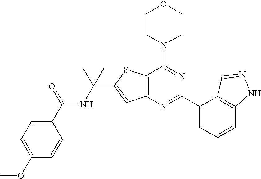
C1CN(C2=NC(C3=CC=CC4=C3C=NN4)=NC3=C2SC(C(NC(C2=CC=C(OC)C=C2)=O)(C)C)=C3)CCO1
